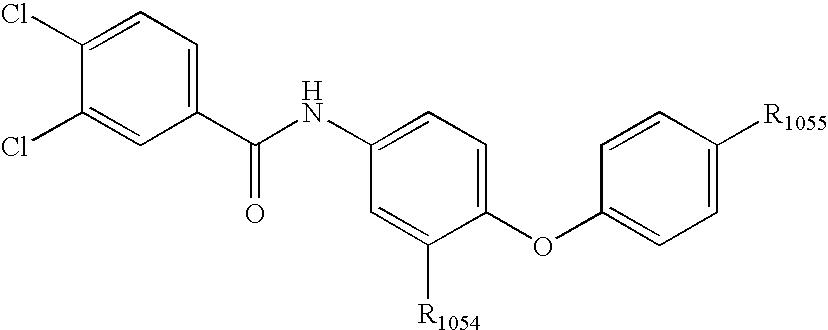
C1(Cl)=CC=C(C(NC2=CC=C(OC3=CC=C([R1055])C=C3)C([R1054])=C2)=O)C=C1Cl
